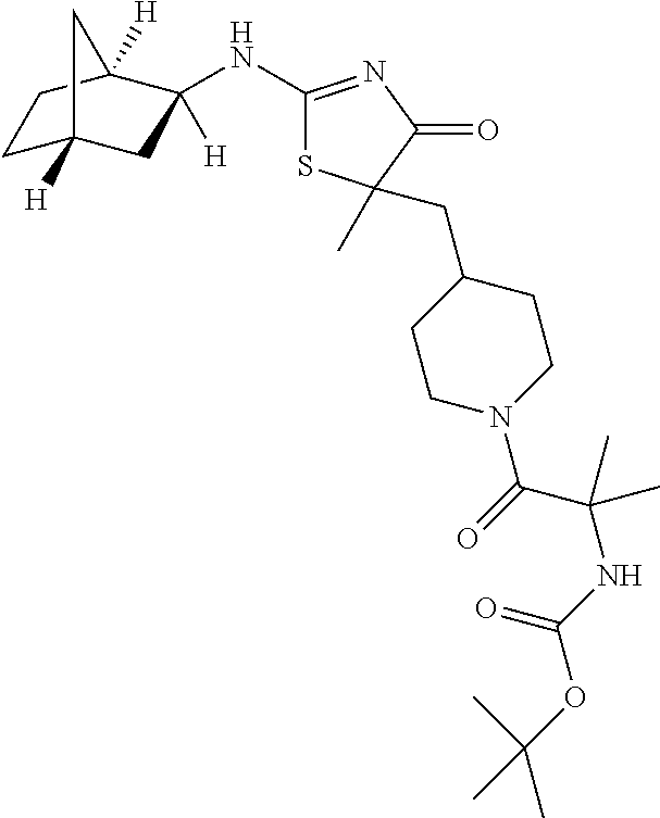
C1(NC2([H])CC3([H])CCC2([H])C3)=NC(=O)C(C)(CC2CCN(C(=O)C(NC(OC(C)(C)C)=O)(C)C)CC2)S1
